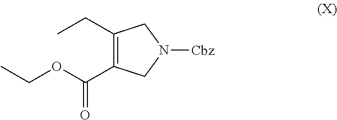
C1(CC)=C(C(=O)OCC)CN([Cbz])C1
